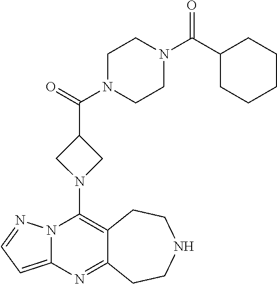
C12=C(N3CC(C(=O)N4CCN(C(=O)C5CCCCC5)CC4)C3)N3C(=CC=N3)N=C1CCNCC2
